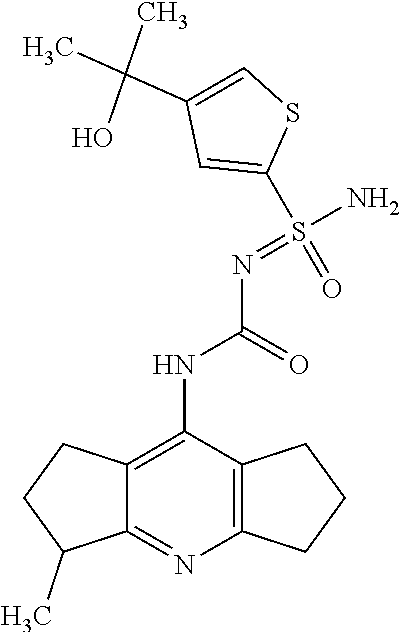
C12=C(NC(=O)N=S(N)(=O)C3=CC(C(C)(C)O)=CS3)C3=C(N=C1C(C)CC2)CCC3
